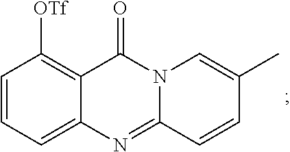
C1=CC=C2C(=C1[OTf])C(=O)N1C(=N2)C=CC(C)=C1
